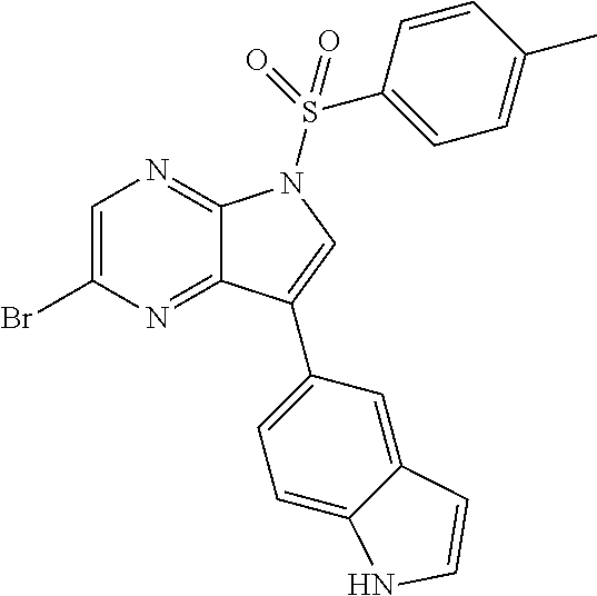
C1=C(Br)N=C2C(=N1)N(S(=O)(C1=CC=C(C)C=C1)=O)C=C2C1=CC=C2C(=C1)C=CN2
